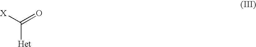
C([Het])([X])=O
